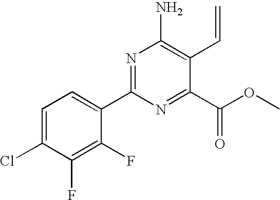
C1=C(Cl)C(F)=C(F)C(C2=NC(N)=C(C=C)C(C(OC)=O)=N2)=C1
